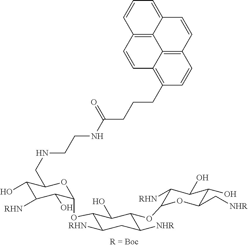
C1(O)C([RHN])C(O)C(OC2C([RHN])CC([NHR])C(OC3C([RHN])C(O)C(O)C(C[NHR])O3)C2O)OC1CNCCNC(CCCC1=C2C=CC3=C4C(=CC=C3)C=CC(=C42)C=C1)=O
